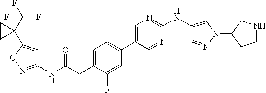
C1=C(CC(NC2=NOC(C3(C(F)(F)F)CC3)=C2)=O)C(F)=CC(C2=CN=C(NC3=CN(C4CNCC4)N=C3)N=C2)=C1
